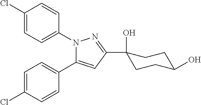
C1=C(Cl)C=CC(C2=CC(C3(O)CCC(O)CC3)=NN2C2=CC=C(Cl)C=C2)=C1
